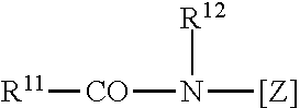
[R11][CO]N([[Z]])[R12]
